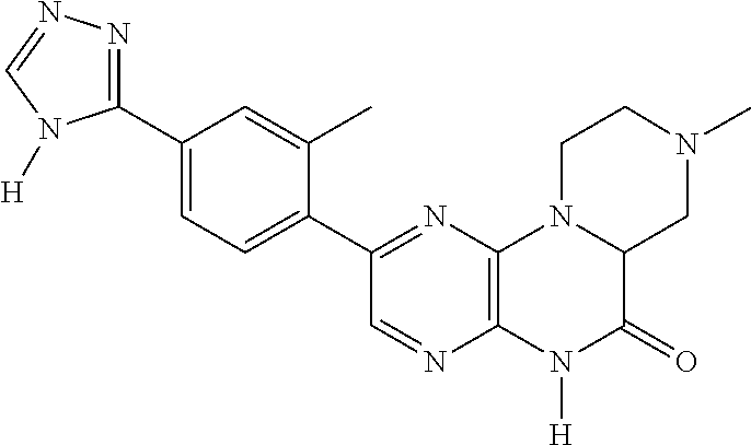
C1(C2=NN=CN2[H])=CC=C(C2=NC3=C(N=C2)N([H])C(=O)C2N3CCN(C)C2)C(C)=C1
